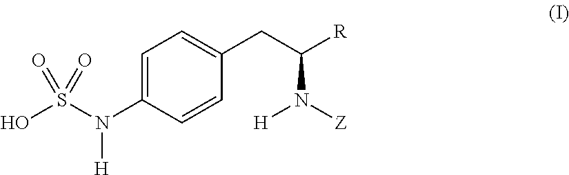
C1=C(N(S(O)(=O)=O)[H])C=CC(CC(N([H])[Z])[R])=C1
